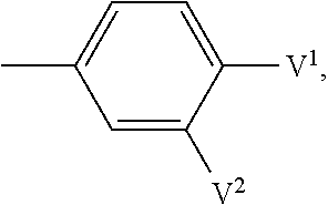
CC1=CC=C([V1])C([V2])=C1
